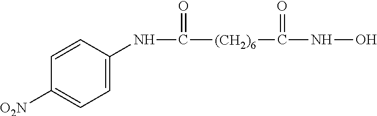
N(C([(CH2)6]C(NO)=O)=O)C1=CC=C([O2N])C=C1
